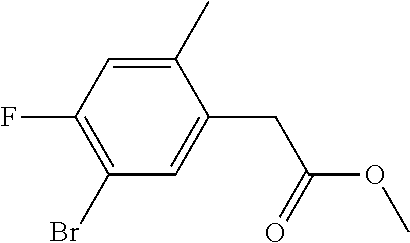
C1(C)=CC(F)=C(Br)C=C1CC(OC)=O
